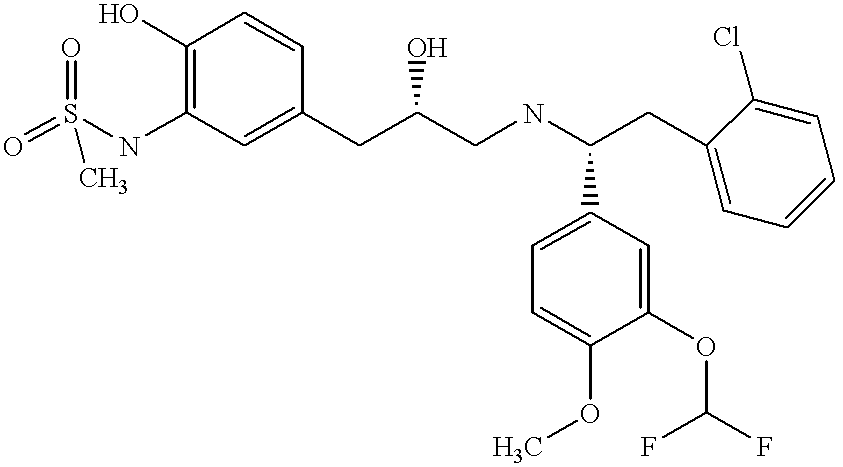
O=S(NC1=C(O)C=CC(CC(CNC(CC2=CC=CC=C2Cl)C2=CC=C(OC)C(OC(F)F)=C2)O)=C1)(=O)C
